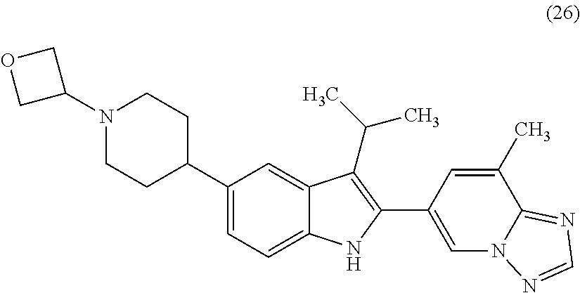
C1(C2CCN(C3COC3)CC2)=CC=C2C(=C1)C(C(C)C)=C(C1=CN3C(=NC=N3)C(C)=C1)N2
